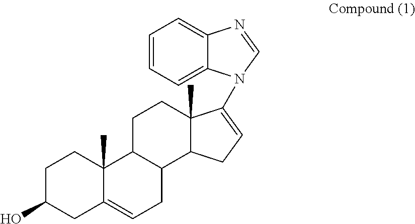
C12(C)C(CC=C1N1C3=CC=CC=C3N=C1)C1C(CC2)C2(C)C(=CC1)CC(O)CC2
